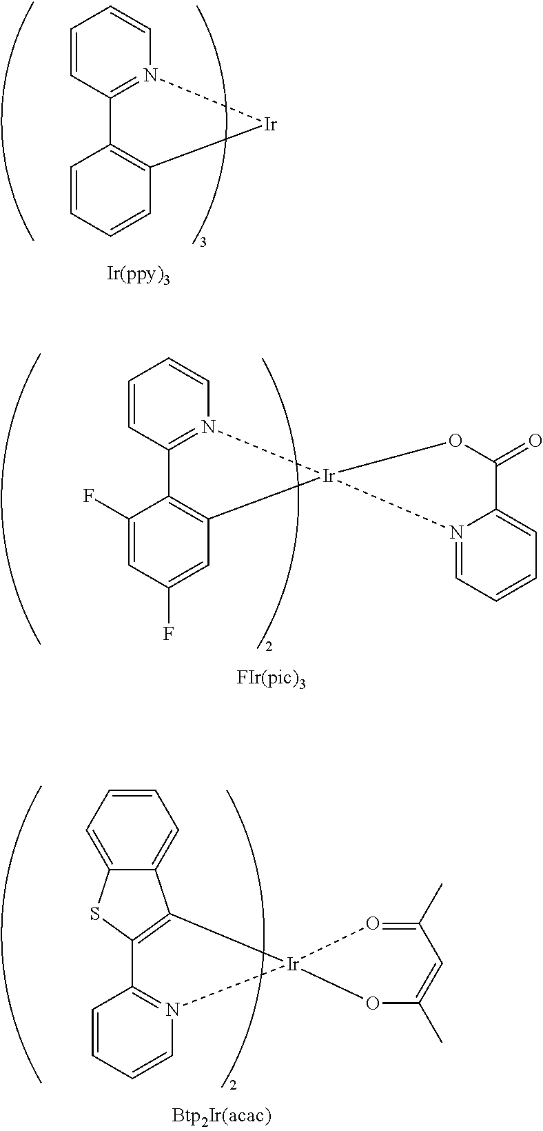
C1=CC2=N(C=C1)[Ir]C1=C2C=CC=C1.C1=CC2=N(C=C1)[Ir]1(C3=C2C(F)=CC(F)=C3)OC(=O)C2=CC=CC=N12.C1=CC=C2C(=C1)C1=C(S2)C2=N(C=CC=C2)[Ir]12OC(C)=CC(C)=O2
